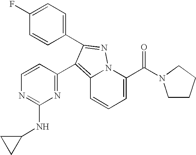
C12=C(C3=NC(NC4CC4)=NC=C3)C(C3=CC=C(F)C=C3)=NN1C(C(=O)N1CCCC1)=CC=C2
